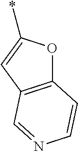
C12=C(C=C(*)O1)C=NC=C2
